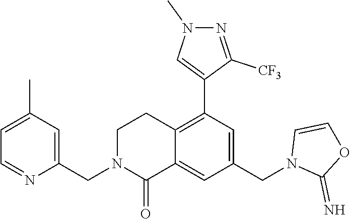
C1(C)=CC=NC(CN2C(=O)C3=CC(CN4C(=N)OC=C4)=CC(C4=CN(C)N=C4[CF3])=C3CC2)=C1
